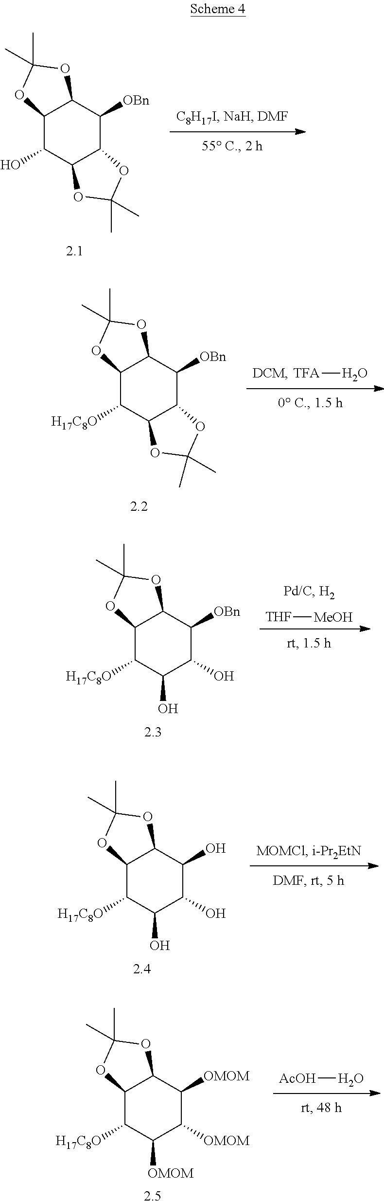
C12C(O)C3C(C([OBn])C1OC(C)(C)O2)OC(C)(C)O3.[2.1].[TFA]O.C12C([H17C8O])C3C(C([OBn])C1OC(C)(C)O2)OC(C)(C)O3.[2.2].[THF][MeOH].C12C([H17C8O])C(O)C(O)C([OBn])C1OC(C)(C)O2.[2.3].C12C([H17C8O])C(O)C(O)C(O)C1OC(C)(C)O2.[2.4].[AcOH]O.C12C([H17C8O])C([OMOM])C([OMOM])C([OMOM])C1OC(C)(C)O2.[2.5]
